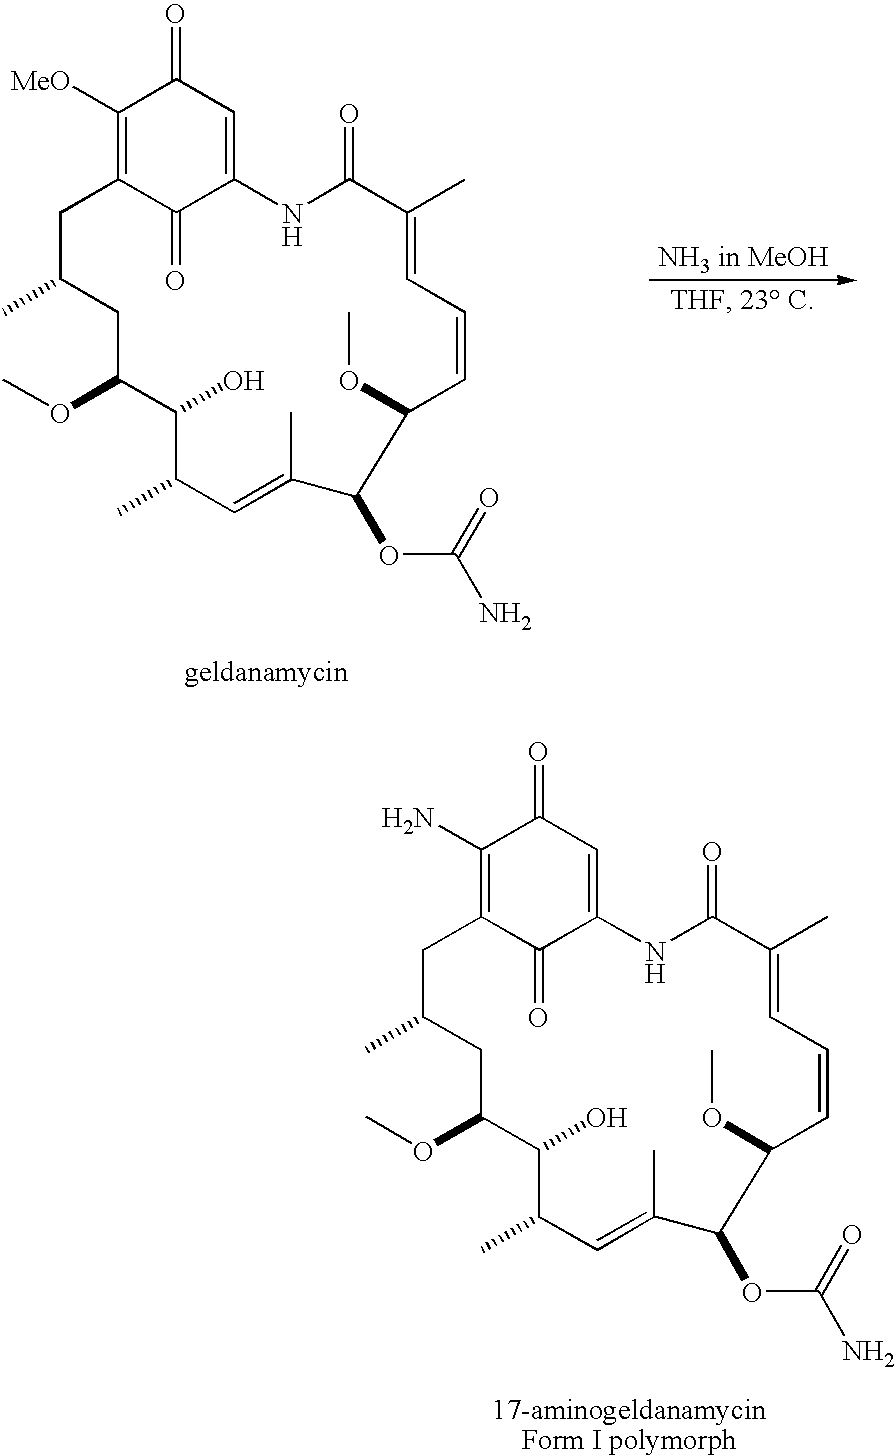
C1([MeO])=C2C(=O)C(=CC1=O)NC(=O)C(C)=CC=CC(OC)C(OC(N)=O)C(C)=CC(C)C(O)C(OC)CC(C)C2.C1(N)=C2C(=O)C(=CC1=O)NC(=O)C(C)=CC=CC(OC)C(OC(N)=O)C(C)=CC(C)C(O)C(OC)CC(C)C2
